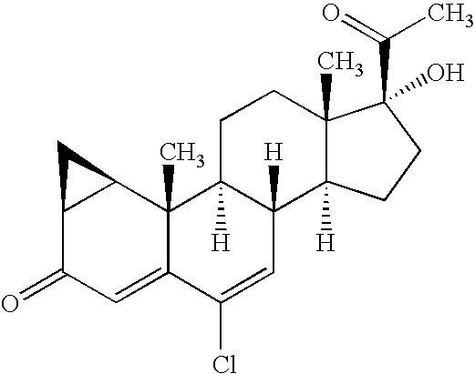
C12C(=O)C=C3C(C)(C1C2)C1([H])C([H])(C=C3Cl)C2([H])C(C)(CC1)C(C(=O)C)(O)CC2
